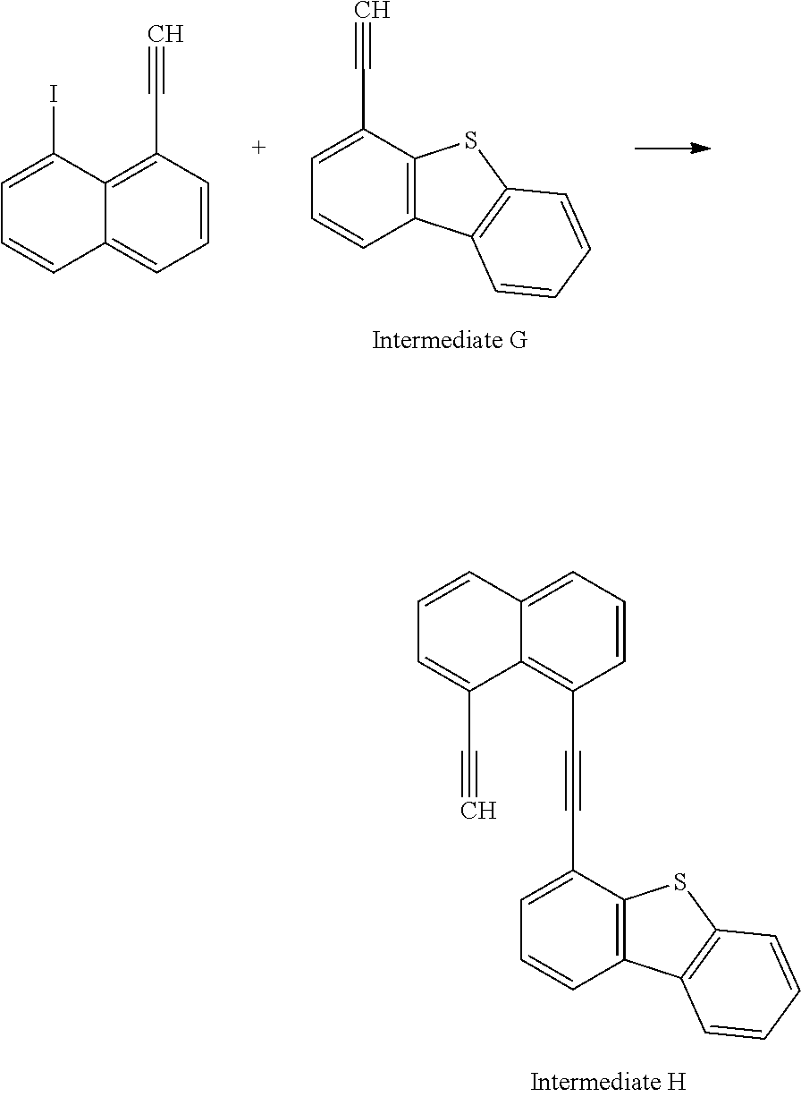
C1=C(C#CC2=C3C(C#C)=CC=CC3=CC=C2)C2=C(C=C1)C1=C(S2)C=CC=C1.C1=C(C#C)C2=C(C=C1)C1=C(S2)C=CC=C1.C1=CC(C#C)=C2C(=C1)C=CC=C2I
